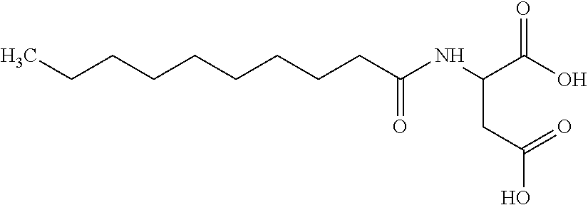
CCCCCCCCCC(NC(C(=O)O)CC(O)=O)=O
